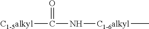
C([C1-5alkyl])(=O)N[C1-6alkyl]C
